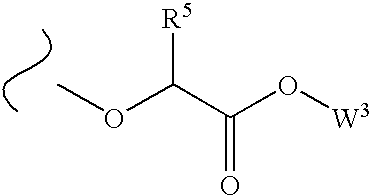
COC(C(O[W3])=O)[R5]
